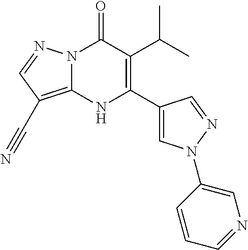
N12C(=C(C#N)C=N1)NC(C1=CN(C3=CN=CC=C3)N=C1)=C(C(C)C)C2=O
